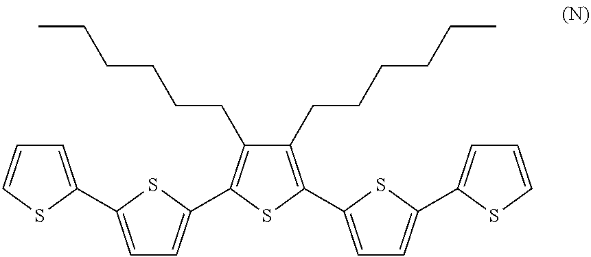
C1(CCCCCC)=C(C2=CC=C(C3=CC=CS3)S2)SC(C2=CC=C(C3=CC=CS3)S2)=C1CCCCCC
